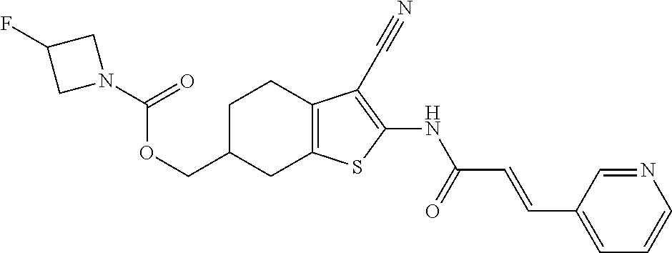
C(C1CC2=C(CC1)C(C#N)=C(NC(C=CC1=CC=CN=C1)=O)S2)OC(N1CC(F)C1)=O
